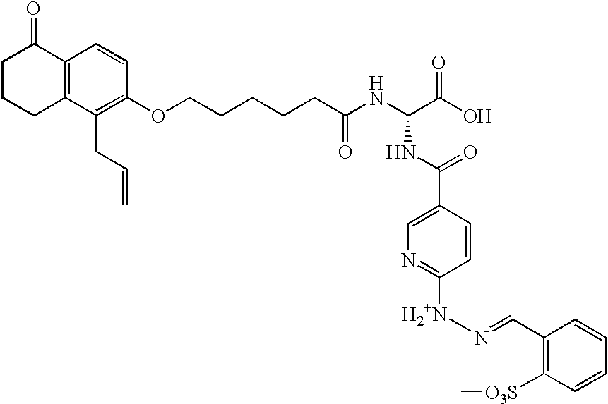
C1CCC2=C(C1=O)C=CC(OCCCCCC(NC(C(O)=O)NC(=O)C1=CN=C([H2+N]N=CC3=C([O3S]C)C=CC=C3)C=C1)=O)=C2CC=C
